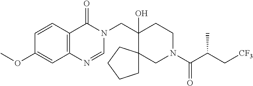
C(C1(O)CCN(C(C(C[CF3])C)=O)CC12CCCC2)N1C(=O)C2=C(N=C1)C=C(OC)C=C2
